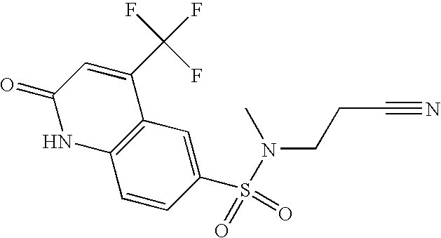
C12=C(C=C(S(=O)(=O)N(CCC#N)C)C=C1)C(C(F)(F)F)=CC(=O)N2
